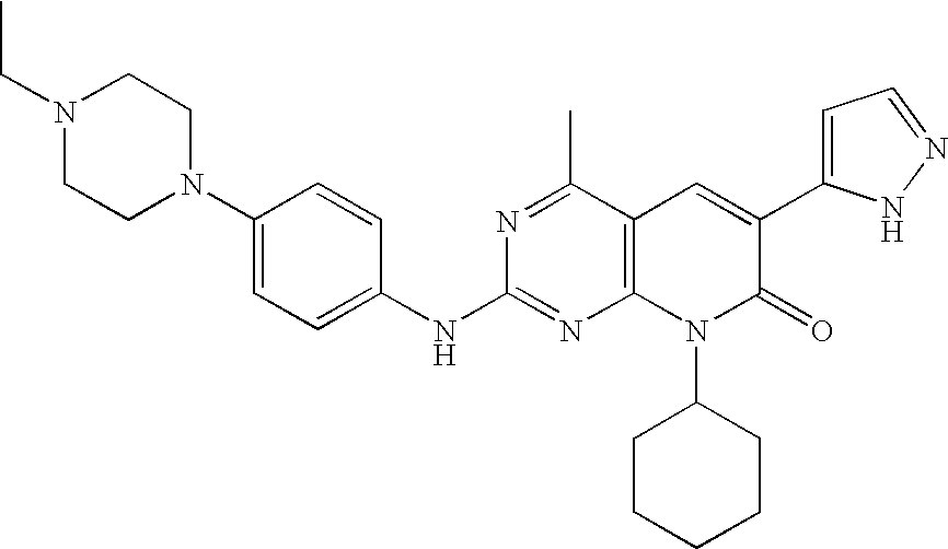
C1(NC2=NC3=C(C(C)=N2)C=C(C2=CC=NN2)C(=O)N3C2CCCCC2)=CC=C(N2CCN(CC)CC2)C=C1
